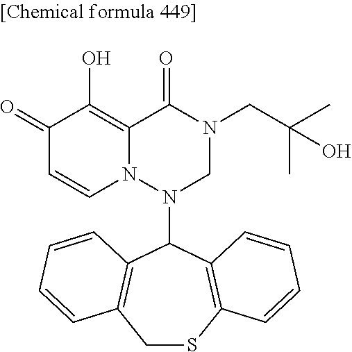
C1(=O)C=CN2C(=C1O)C(=O)N(CC(C)(C)O)CN2C1C2=C(CSC3=C1C=CC=C3)C=CC=C2
